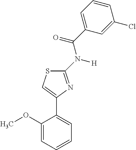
C1(OC)=CC=CC=C1C1=CSC(N([H])C(C2=CC=CC(Cl)=C2)=O)=N1
